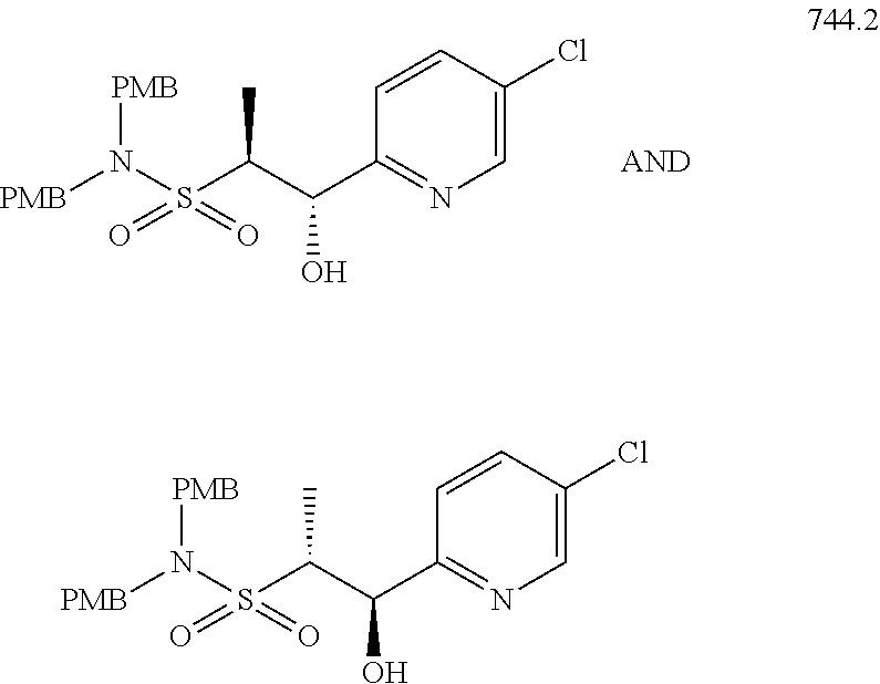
C1=CC(Cl)=CN=C1C(C(S(N([PMB])[PMB])(=O)=O)C)O.C1=CC(Cl)=CN=C1C(C(S(N([PMB])[PMB])(=O)=O)C)O
